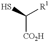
C([CO2H])([R1])S
